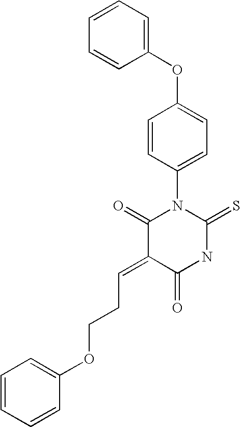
C1=CC=CC(OC2=CC=C(N3C(=O)C(=CCCOC4=CC=CC=C4)C(=O)NC3=S)C=C2)=C1
